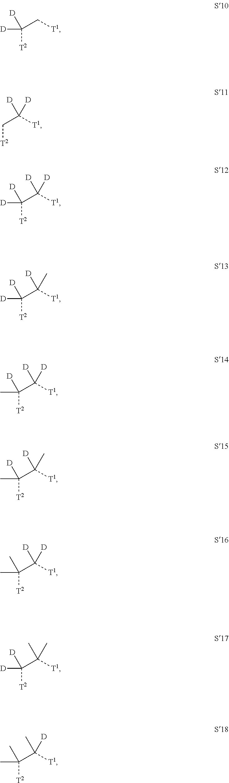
C([T2])(C[T1])([D])[D].C([T2])C([T1])([D])[D].C([T2])(C([T1])([D])[D])([D])[D].C([T2])(C([T1])([D])C)([D])[D].C([T2])(C([T1])([D])[D])([D])C.C([T2])(C([T1])([D])C)(C)[D].C([T2])(C([T1])([D])[D])(C)C.C([T2])(C([T1])(C)C)([D])[D].C([T2])(C([T1])(C)[D])(C)C
